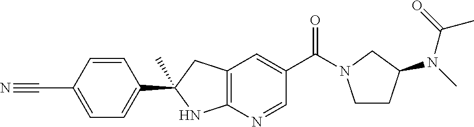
C12=C(C=C(C(=O)N3CCC(N(C)C(=O)C)C3)C=N1)CC(C1=CC=C(C#N)C=C1)(C)N2
